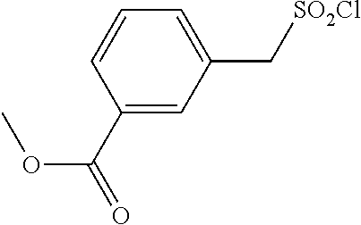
C1(C(=O)OC)=CC(C[SO2Cl])=CC=C1
